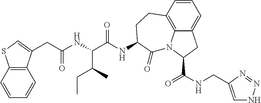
C1=CC2=C3C(=C1)CC(C(NCC1=CNN=N1)=O)N3C(=O)C(NC(C(NC(CC1=CSC3=C1C=CC=C3)=O)C(C)CC)=O)CC2
